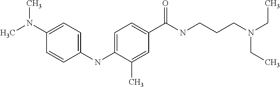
C1=CC(NC2=CC=C(C(NCCCN(CC)CC)=O)C=C2C)=CC=C1N(C)C
